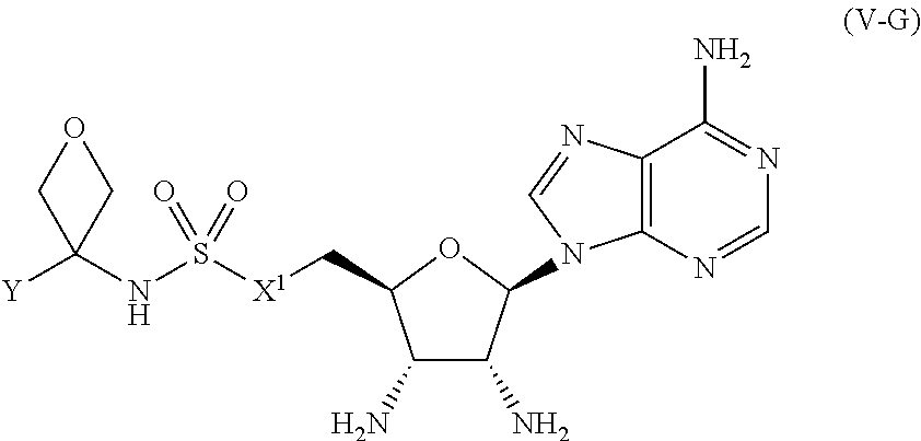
C12=C(N=CN=C1N)N(C1C(N)C(N)C(C[X1]S(NC3([Y])COC3)(=O)=O)O1)C=N2
